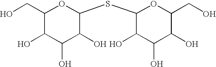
C1(CO)C(O)C(O)C(O)C(SC2C(O)C(O)C(O)C(CO)O2)O1
